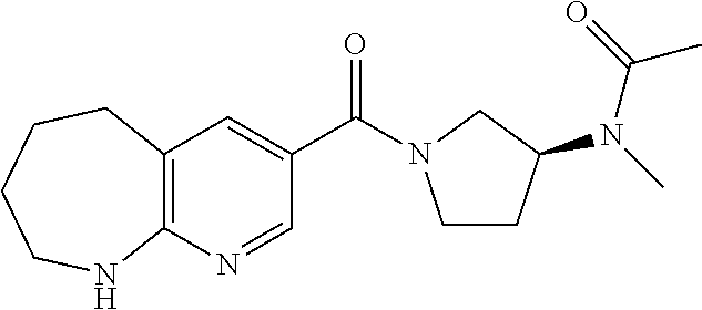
C(C1=CC2=C(N=C1)NCCCC2)(=O)N1CCC(N(C)C(=O)C)C1
